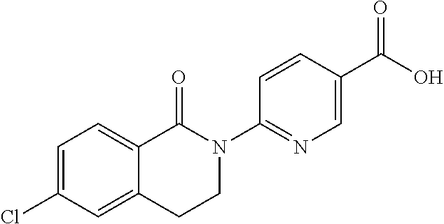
C1=C(Cl)C=C2C(=C1)C(=O)N(C1=NC=C(C(O)=O)C=C1)CC2
